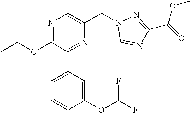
C1(OCC)=NC=C(CN2C=NC(C(OC)=O)=N2)N=C1C1=CC=CC(OC(F)F)=C1
